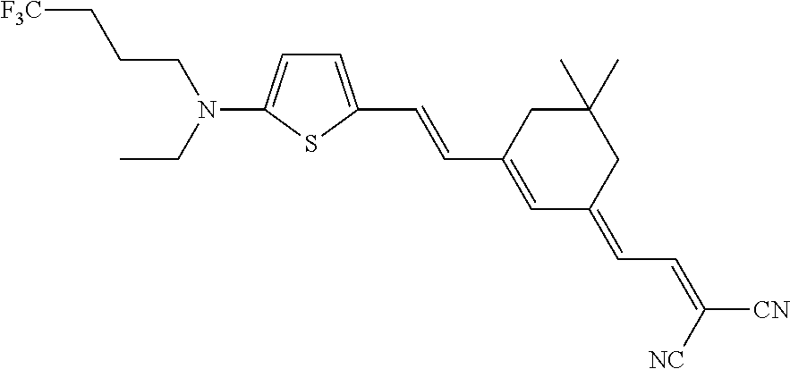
C(=CC1=CC(=CC=C([CN])[NC])CC(C)(C)C1)C1=CC=C(N(CC)CCC[F3C])S1
